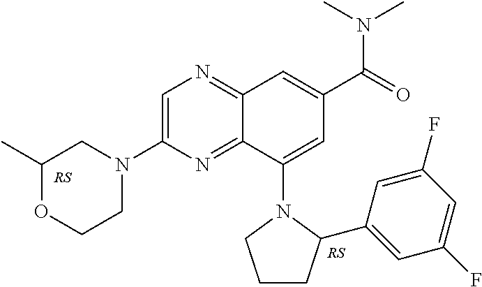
C1(N2CC(C)OCC2)=CN=C2C(=N1)C(N1CCCC1C1=CC(F)=CC(F)=C1)=CC(C(N(C)C)=O)=C2
